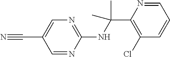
C1(NC(C2=C(Cl)C=CC=N2)(C)C)=NC=C(C#N)C=N1
